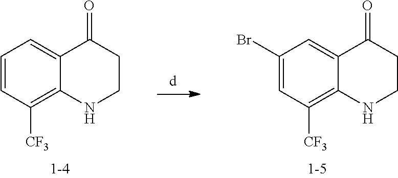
C1=CC([CF3])=C2C(=C1)C(=O)CCN2.C1(Br)=CC([CF3])=C2C(=C1)C(=O)CCN2
